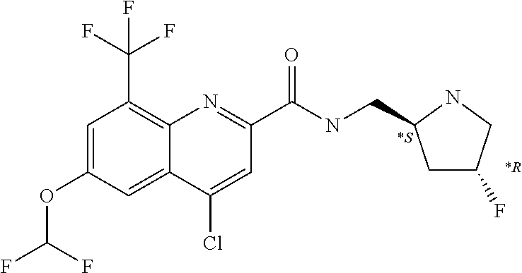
C1(Cl)=CC(C(NCC2CC(F)CN2)=O)=NC2=C(C(F)(F)F)C=C(OC(F)F)C=C12.[*S].[*R]
